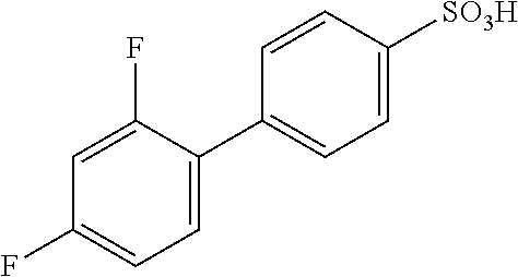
C1=C(F)C(C2=CC=C([SO3H])C=C2)=CC=C1F
